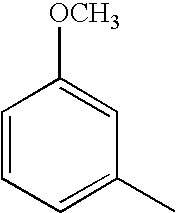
C1=CC=C(C)C=C1[OCH3]
